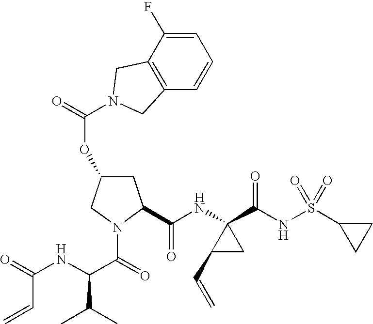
O(C1CC(C(NC2(C(NS(C3CC3)(=O)=O)=O)C(C=C)C2)=O)N(C(=O)C(NC(=O)C=C)C(C)C)C1)C(=O)N1CC2=C(C=CC=C2F)C1
